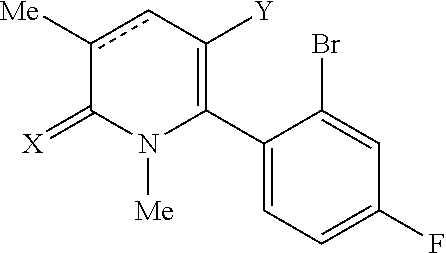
C1(C2=C([Y])cc([Me])C(=[X])N2[Me])=CC=C(F)C=C1Br
